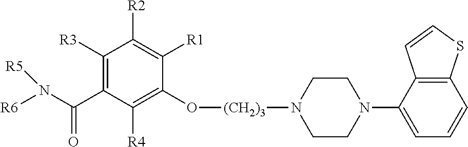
C12=C(C(N3CCN([(CH2)3]OC4=C([R4])C(C(N([R6])[R5])=O)=C([R3])C([R2])=C4[R1])CC3)=CC=C1)C=CS2
